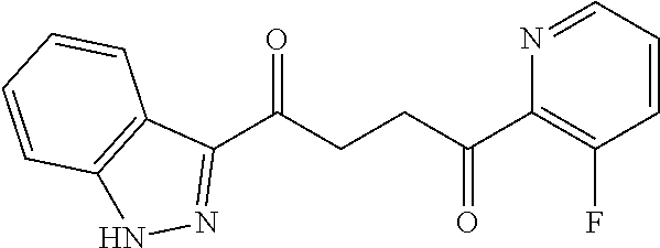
C1(C(CCC(C2=C(F)C=CC=N2)=O)=O)=NNC2=C1C=CC=C2
